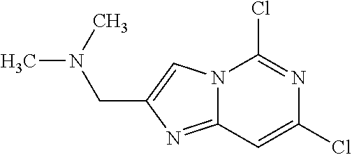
N12C(=NC(CN(C)C)=C1)C=C(Cl)N=C2Cl
